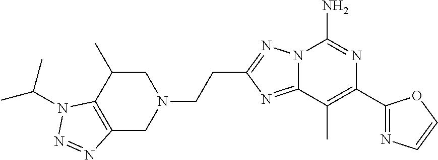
C12=NC(CCN3CC(C)C4=C(C3)N=NN4C(C)C)=NN1C(N)=NC(C1=NC=CO1)=C2C
